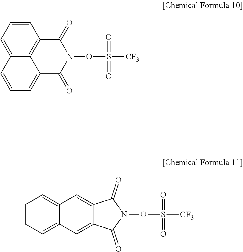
C12=CC=CC3=C1C(=CC=C2)C(=O)N(OS([CF3])(=O)=O)C3=O.C1=CC=C2C(=C1)C=C1C(=C2)C(=O)N(OS([CF3])(=O)=O)C1=O
